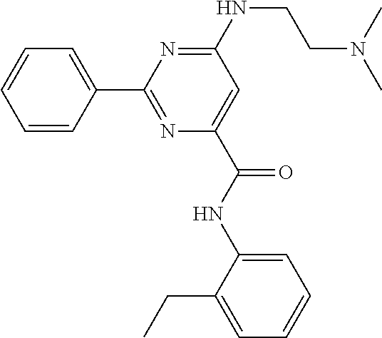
C1=CC(C2=NC(C(NC3=CC=CC=C3CC)=O)=CC(NCCN(C)C)=N2)=CC=C1
